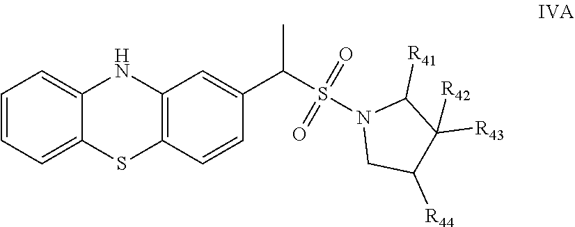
C1=CC=C2C(=C1)NC1=C(S2)C=CC(C(C)S(N2CC([R44])C([R43])([R42])C2[R41])(=O)=O)=C1
